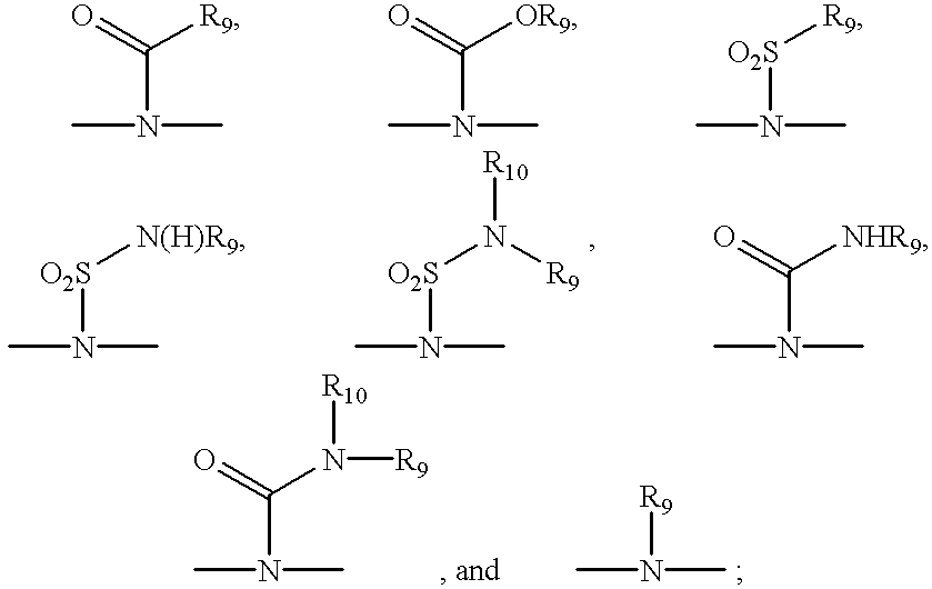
CN(C(=O)[R9])C.CN(C(=O)[OR9])C.CN([O2S][R9])C.CN([O2S][N(H)R9])C.CN([O2S]N([R10])[R9])C.CN(C([NHR9])=O)C.CN(C)C(=O)N([R9])[R10].CN(C)[R9]
